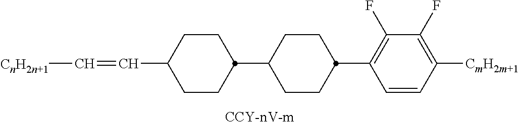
C1(C2CCC(C=C[CnH2n+1])CC2)CCC(C2=C(F)C(F)=C([CmH2m+1])C=C2)CC1
